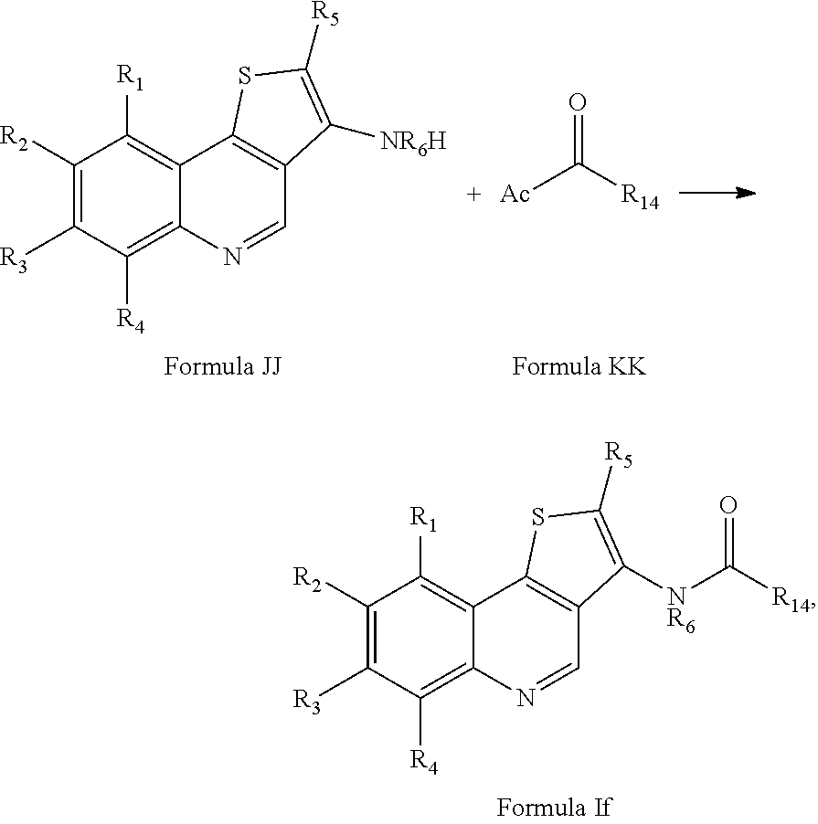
[Ac]C([R14])=O.C1([R2])=C([R3])C([R4])=C2C(=C1[R1])C1=C(C=N2)C([NR6H])=C([R5])S1.C1([R2])=C([R3])C([R4])=C2C(=C1[R1])C1=C(C=N2)C([NR6]C([R14])=O)=C([R5])S1
